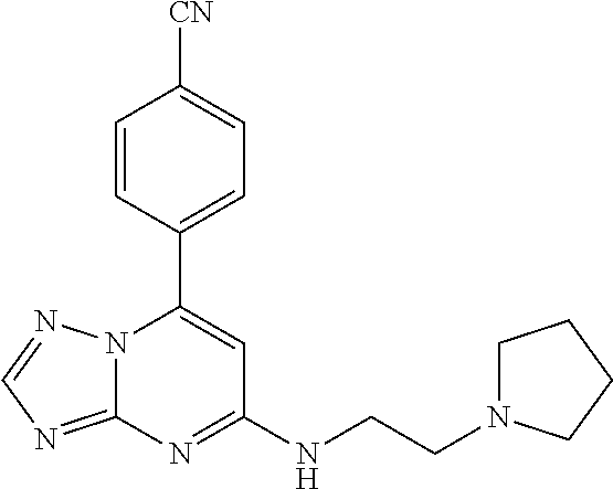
C12=NC=NN1C(C1=CC=C([CN])C=C1)=CC(NCCN1CCCC1)=N2
